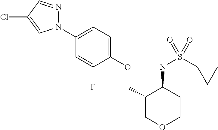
N1(C2=CC=C(OCC3COCCC3NS(C3CC3)(=O)=O)C(F)=C2)N=CC(Cl)=C1
